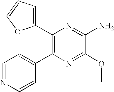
C1(C2=C(C3=CC=NC=C3)N=C(OC)C(N)=N2)=CC=CO1
